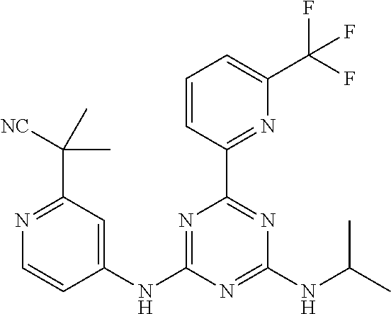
N1=C(C(C)(C)[NC])C=C(NC2=NC(C3=NC(C(F)(F)F)=CC=C3)=NC(NC(C)C)=N2)C=C1
